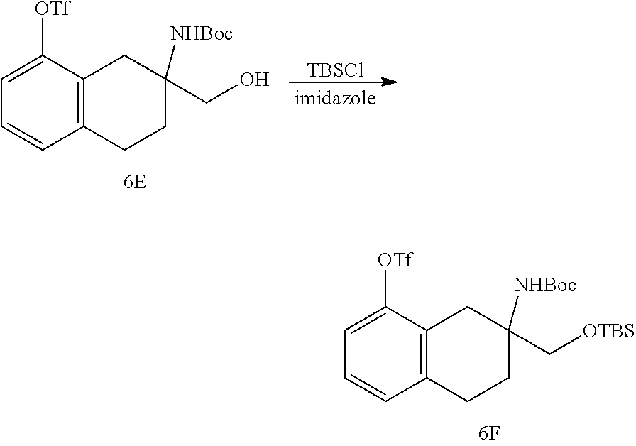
C12=C(C([OTf])=CC=C1)CC(C[OTBS])([NHBoc])CC2.C12=C(C([OTf])=CC=C1)CC(CO)([NHBoc])CC2.[TBSCl]
